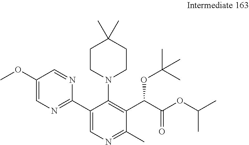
O(C1=CN=C(C2=CN=C(C)C(C(C(OC(C)C)=O)OC(C)(C)C)=C2N2CCC(C)(C)CC2)N=C1)C
